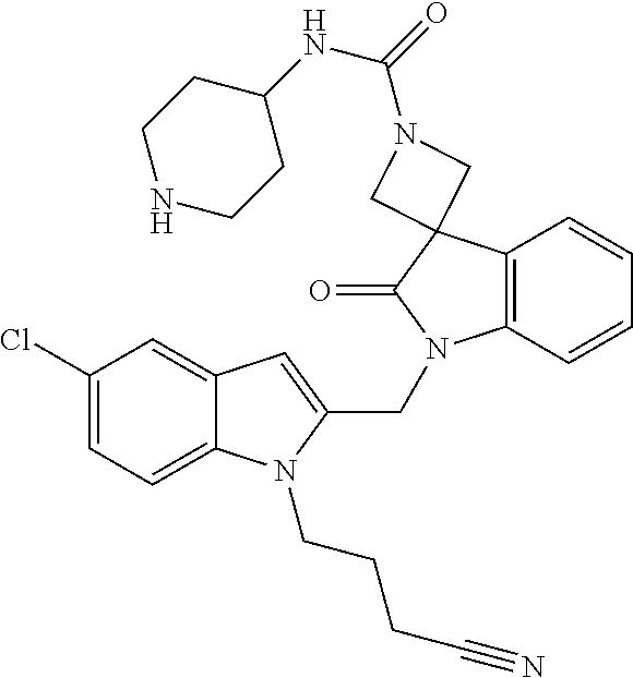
C1(Cl)=CC=C2C(=C1)C=C(CN1C3=C(C=CC=C3)C3(C1=O)CN(C(=O)NC1CCNCC1)C3)N2CCCC#N
